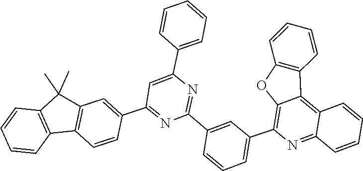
C1(C2=NC(C3=CC=CC=C3)=CC(C3=CC4=C(C5=C(C4(C)C)C=CC=C5)C=C3)=N2)=CC(C2=C3C(=C4C=CC=CC4=N2)C2=C(C=CC=C2)O3)=CC=C1
